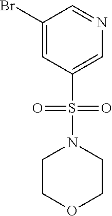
BrC1=CC(S(N2CCOCC2)(=O)=O)=CN=C1
